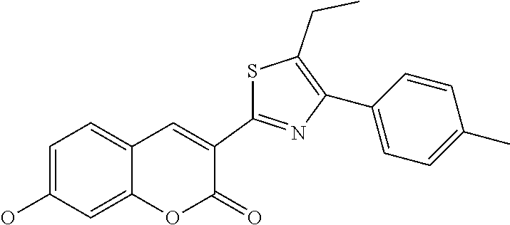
C1=C(O)C=C2C(=C1)C=C(C1=NC(C3=CC=C(C)C=C3)=C(CC)S1)C(=O)O2
